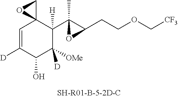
C1=C([D])C(O)C([OMe])([D])C(C2(C)C(CCOC[CF3])O2)([H])C12CO2
